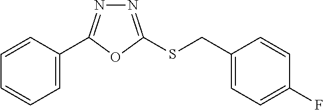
C1=C(C2=NN=C(SCC3=CC=C(F)C=C3)O2)C=CC=C1
